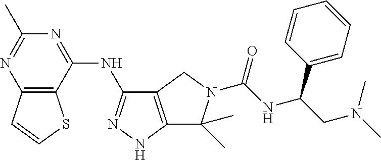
C12=C(NN=C1NC1=NC(C)=NC3=C1SC=C3)C(C)(C)N(C([N H]C(CN(C)C)C1=CC=CC=C1)=O)C2
